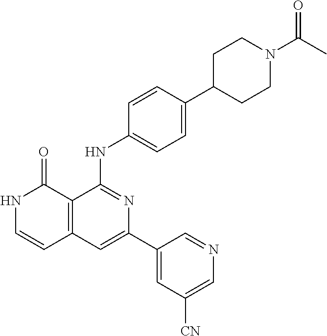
C1=CC(NC2=NC(C3=CC([CN])=CN=C3)=CC3=C2C(=O)NC=C3)=CC=C1C1CCN(C(=O)C)CC1
